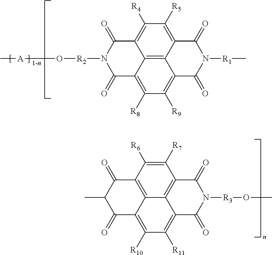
C12=C3C4=C([R5])C([R4])=C1C(=O)N([R2]O[A]C)C(=O)C2=C([R8])C([R9])=C3C(=O)N([R1]C)C4=O.C1(C)C(=O)C2=C([R10])C([R11])=C3C4=C(C([R7])=C([R6])C(=C24)C1=O)C(=O)N([R3]OC)C3=O
